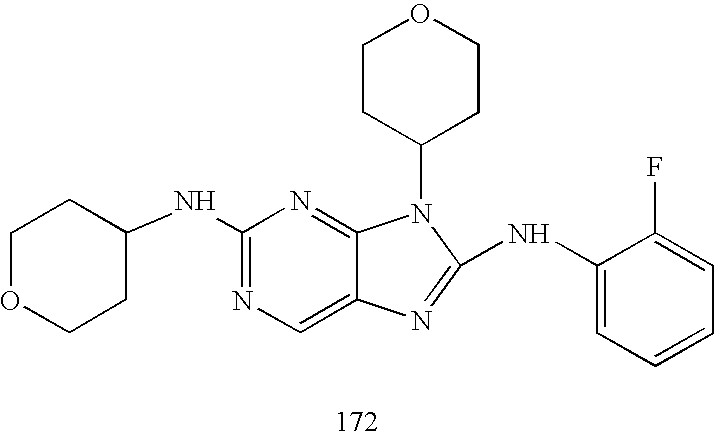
C1(NC2CCOCC2)=NC=C2C(=N1)N(C1CCOCC1)C(NC1=CC=CC=C1F)=N2
